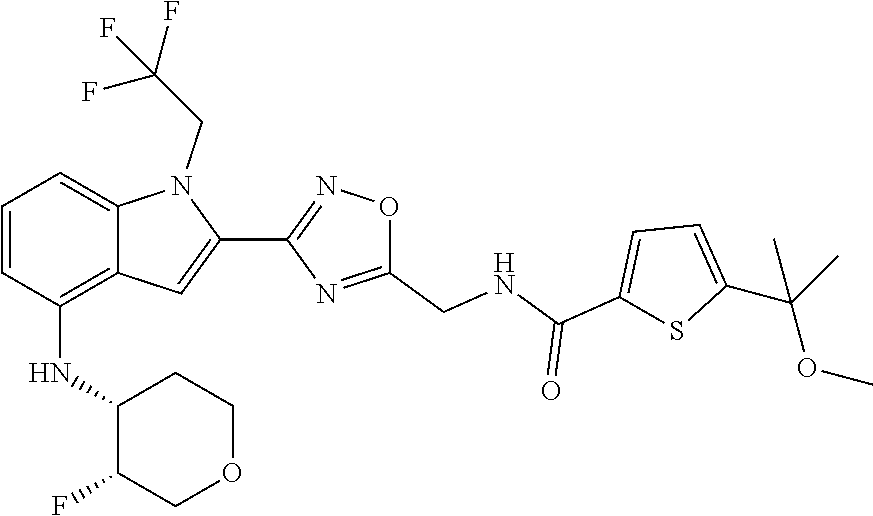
C1=C(C(OC)(C)C)SC(C(=O)NCC2=NC(C3=CC4=C(NC5C(F)COCC5)C=CC=C4N3CC(F)(F)F)=NO2)=C1
